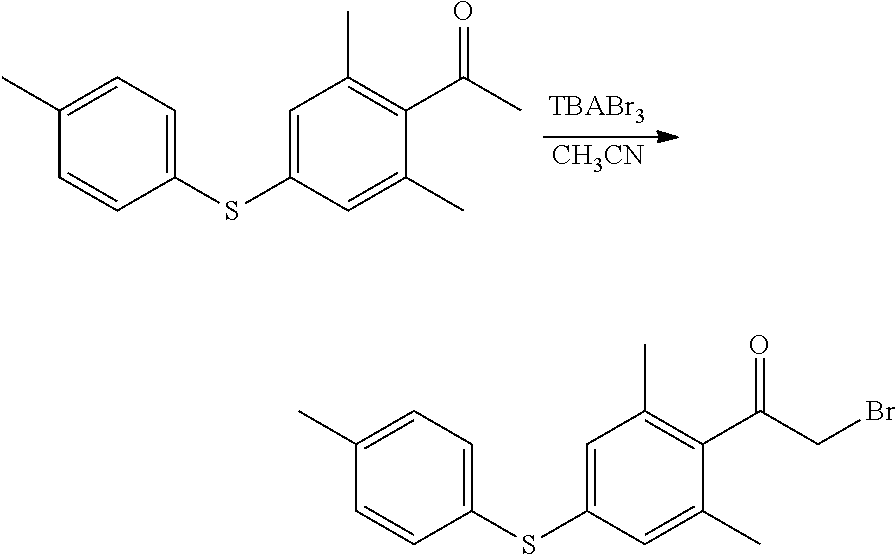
[CH3CN].C1=C(SC2=CC(C)=C(C(=O)C)C(C)=C2)C=CC(C)=C1.C1=C(SC2=CC(C)=C(C(=O)CBr)C(C)=C2)C=CC(C)=C1
